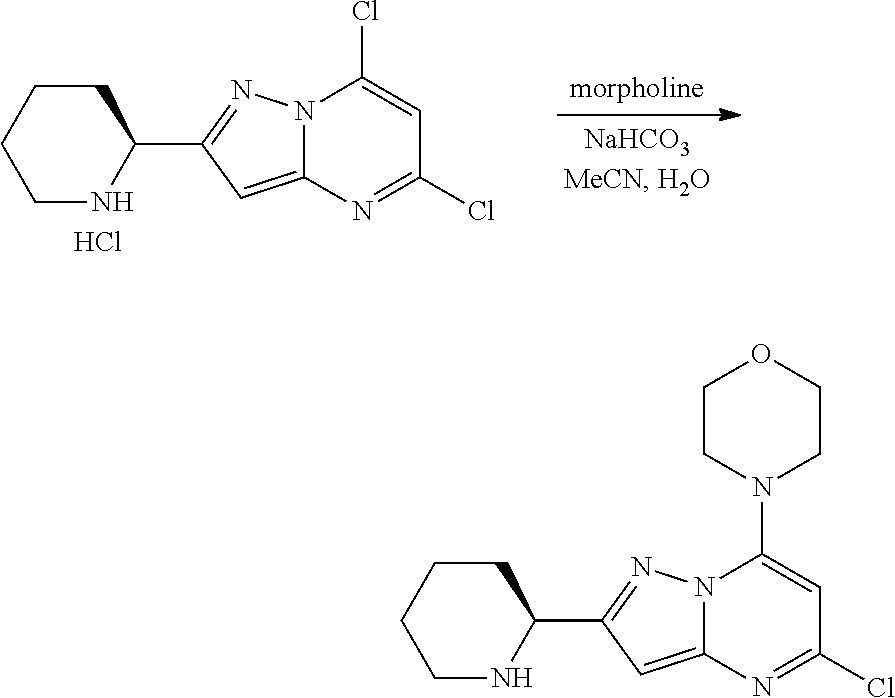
C12=CC(C3CCCCN3)=NN1C(Cl)=CC(Cl)=N2.Cl.C12=CC(C3CCCCN3)=NN1C(N1CCOCC1)=CC(Cl)=N2
